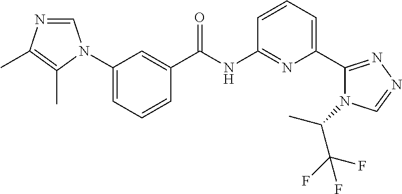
C1(N2C=NC(C)=C2C)=CC=CC(C(NC2=NC(C3=NN=CN3C(C)C(F)(F)F)=CC=C2)=O)=C1
